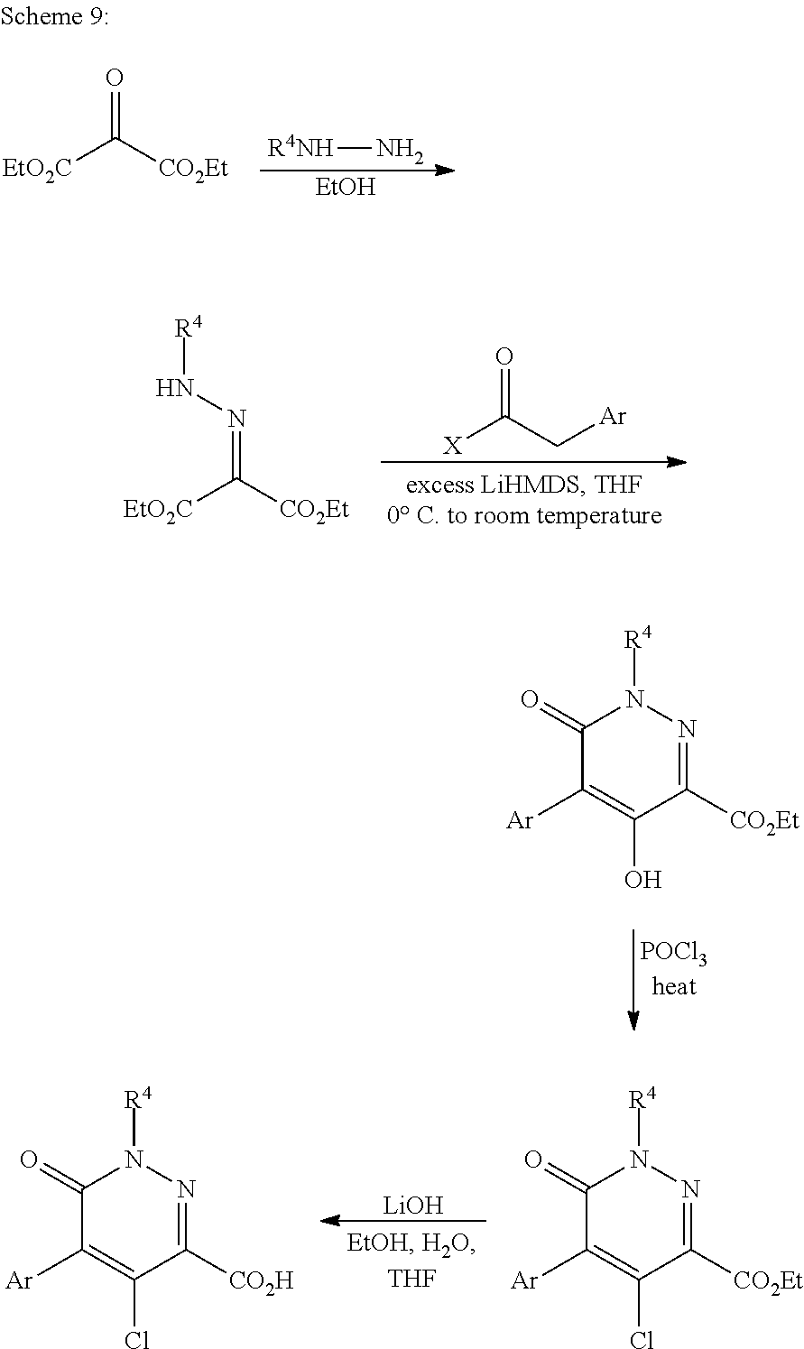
C([X])(C[Ar])=O.[EtO2C]C([CO2Et])=NN[R4].C1(=O)C([Ar])=C(O)C([CO2Et])=NN1[R4].[LiOH].C1(=O)C([Ar])=C(Cl)C([CO2Et])=NN1[R4].C1(=O)C([Ar])=C(Cl)C([CO2H])=NN1[R4].[R4NH]N.[EtOH].[EtO2C]C([CO2Et])=O
